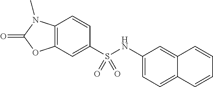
C1=CC2=C(C=C1S(NC1=CC=C3C(=C1)C=CC=C3)(=O)=O)OC(=O)N2C
